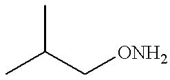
CC(C[ONH2])C
